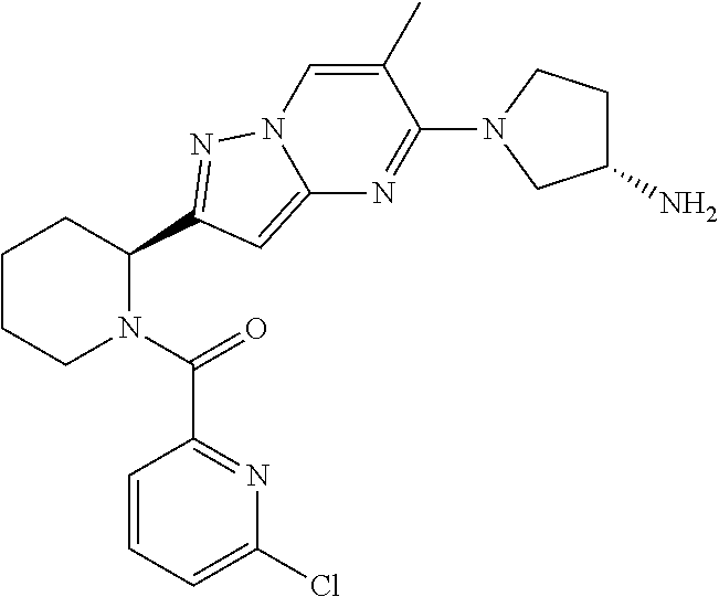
C1CCN(C(=O)C2=NC(Cl)=CC=C2)C(C2=NN3C(=C2)N=C(N2CC(N)CC2)C(C)=C3)C1
